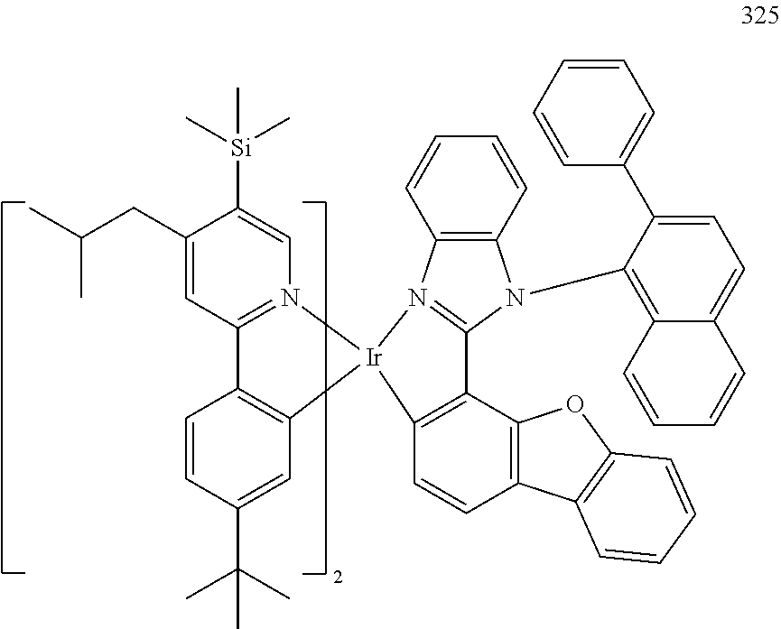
C1(CC(C)C)=CC2=N(C=C1[Si](C)(C)C)[Ir]1(C3=C2C=CC(C(C)(C)C)=C3)N2=C(N(C3=C4C(=CC=C3C3=CC=CC=C3)C=CC=C4)C3=C2C=CC=C3)C2=C1C=CC1=C2OC2=C1C=CC=C2
